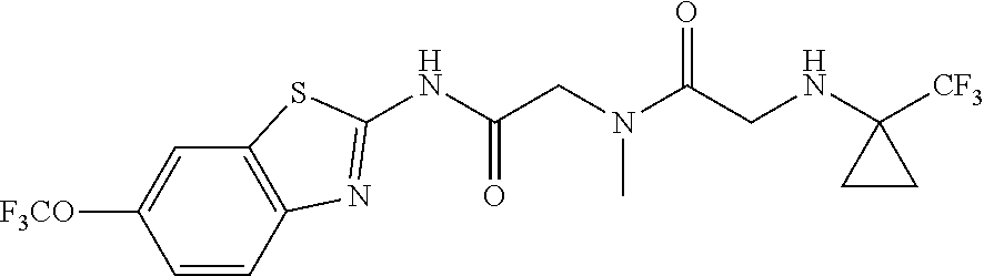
N(C1([CF3])CC1)CC(N(CC(NC1=NC2=C(S1)C=C([F3CO])C=C2)=O)C)=O
